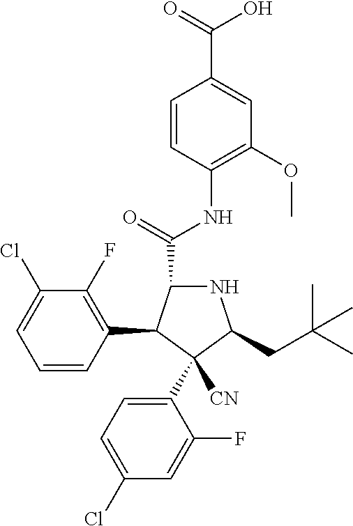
N1C(C(=O)NC2=C(OC)C=C(C(O)=O)C=C2)C(C2=C(F)C(Cl)=CC=C2)C(C2=CC=C(Cl)C=C2F)([CN])C1CC(C)(C)C
